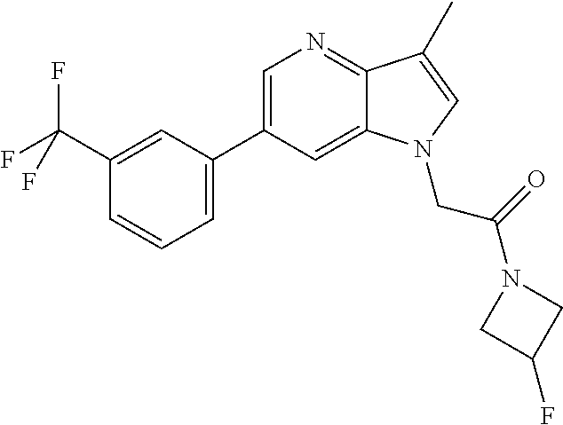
C1=C(C2=CC=CC(C(F)(F)F)=C2)C=C2C(=N1)C(C)=CN2CC(N1CC(F)C1)=O
